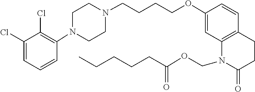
C1=CC(N2CCN(CCCCOC3=CC4=C(C=C3)CCC(=O)N4COC(CCCCC)=O)CC2)=C(Cl)C(Cl)=C1
